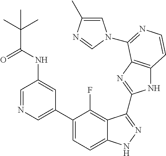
C1=C(C2=CC=C3C(=C2F)C(C2=NC4=C(N2)C=CN=C4N2C=C(C)N=C2)=NN3)C=C(NC(C(C)(C)C)=O)C=N1
